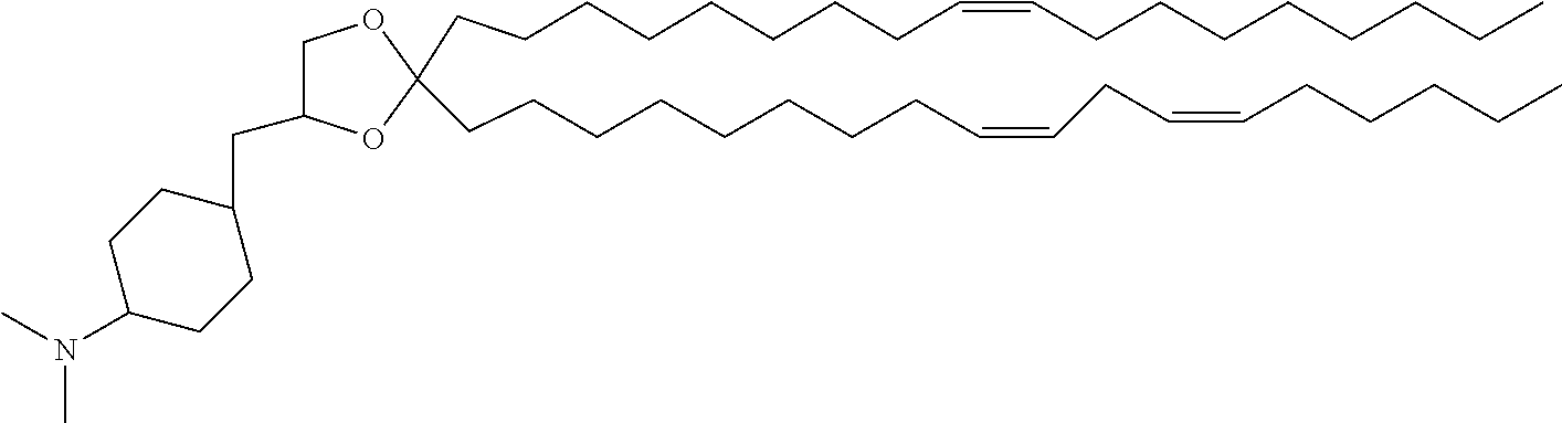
C(CCCCCCCC=CCCCCCCCC)C1(CCCCCCCCC=CCC=CCCCCC)OC(CC2CCC(N(C)C)CC2)CO1
